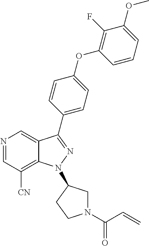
N1=CC([CN])=C2C(=C1)C(C1=CC=C(OC3=C(F)C(OC)=CC=C3)C=C1)=NN2C1CN(C(=O)C=C)CC1
